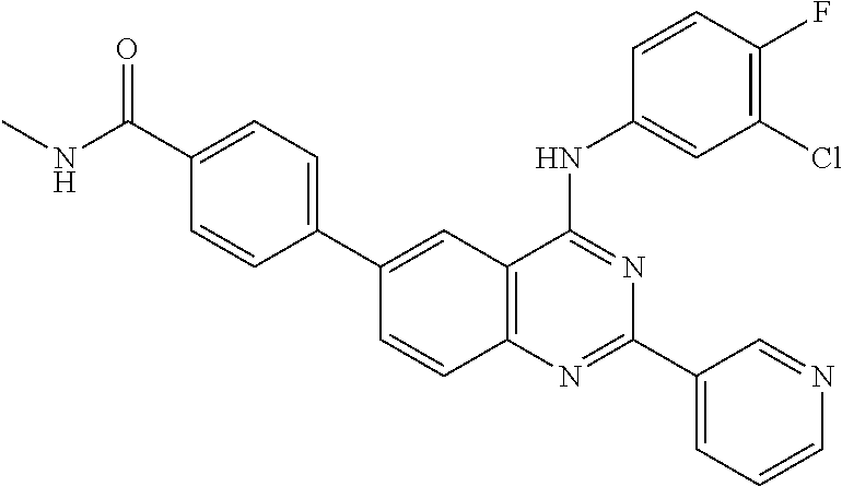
C12=C(N=C(C3=CC=CN=C3)N=C1NC1=CC(Cl)=C(F)C=C1)C=CC(C1=CC=C(C(NC)=O)C=C1)=C2
